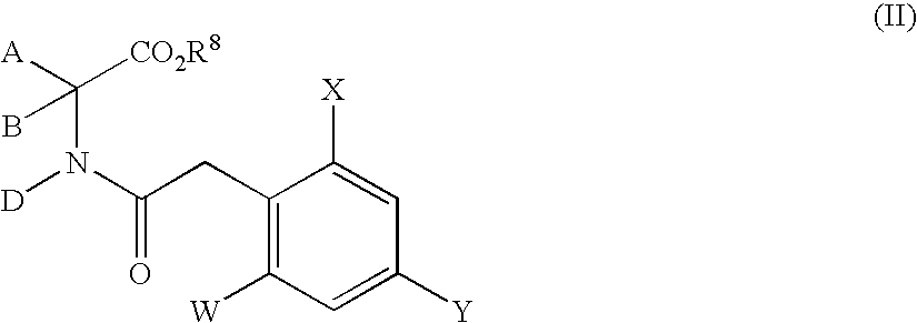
C1(CC(=O)N([D])C([CO2R8])([A])B)=C([W])C=C([Y])C=C1[X]
